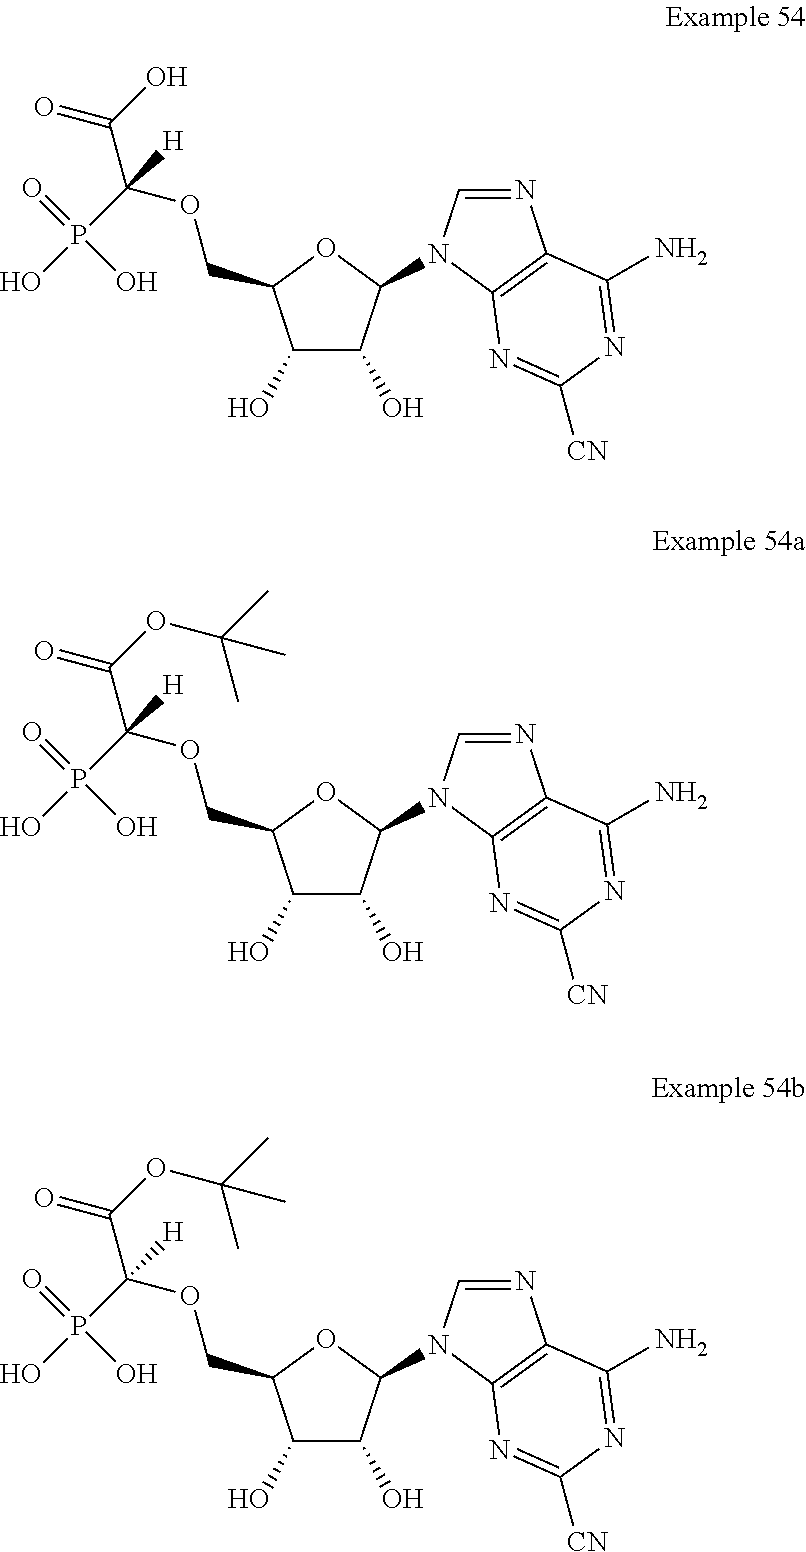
[CN]C1=NC2=C(N=CN2C2C(O)C(O)C(COC(C(=O)O)([H])P(O)(=O)O)O2)C(N)=N1.[CN]C1=NC2=C(N=CN2C2C(O)C(O)C(COC(C(=O)OC(C)(C)C)([H])P(O)(=O)O)O2)C(N)=N1.[CN]C1=NC2=C(N=CN2C2C(O)C(O)C(COC(C(=O)OC(C)(C)C)([H])P(O)(=O)O)O2)C(N)=N1
